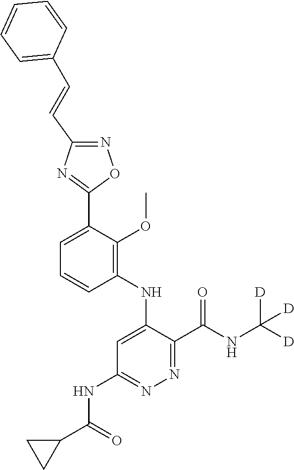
C1=C(C2=NC(C=CC3=CC=CC=C3)=NO2)C(OC)=C(NC2=CC(NC(C3CC3)=O)=NN=C2C(NC([D])([D])[D])=O)C=C1
